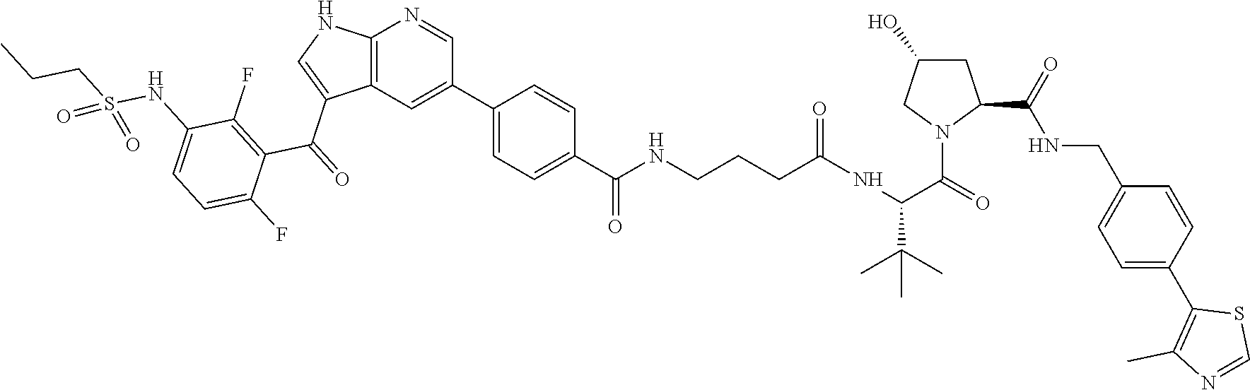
C12=C(C=C(C3=CC=C(C(NCCCC(NC(C(C)(C)C)C(=O)N4C(C(=O)NCC5=CC=C(C6=C(C)N=CS6)C=C5)CC(O)C4)=O)=O)C=C3)C=N1)C(C(=O)C1=C(F)C(NS(CCC)(=O)=O)=CC=C1F)=CN2
